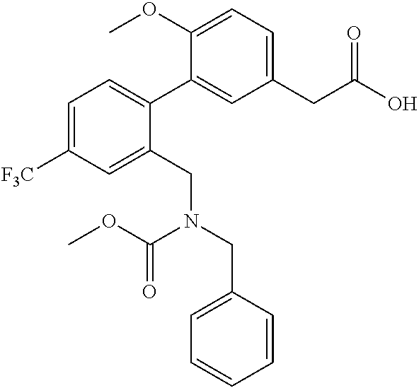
C1(OC)=CC=C(CC(O)=O)C=C1C1=CC=C([F3C])C=C1CN(CC1=CC=CC=C1)C(OC)=O
